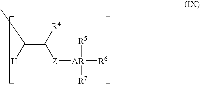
C(=C([R4])[Z][AR]([R6])([R5])[R7])([H])C
